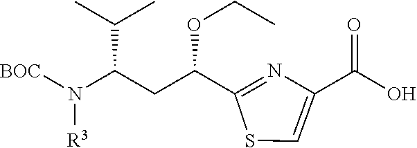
[BOC]N(C(CC(C1=NC(C(O)=O)=CS1)OCC)C(C)C)[R3]
